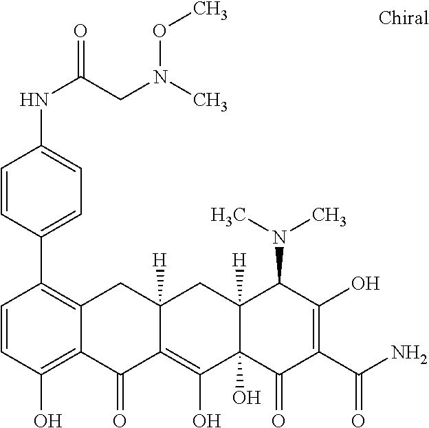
C12([H])C(O)(C(=O)C(C(N)=O)=C(O)C1N(C)C)C(O)=C1C([H])(C2)CC2=C(C3=CC=C(NC(=O)CN(C)OC)C=C3)C=CC(O)=C2C1=O
